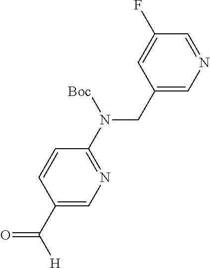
C1(CN(C2=NC=C(C([H])=O)C=C2)[Boc])=CN=CC(F)=C1
